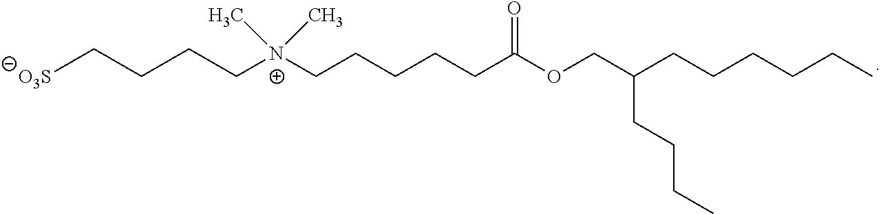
C(CCCCC(OCC(CCCCCC)CCCC)=O)[N+](CCCC[O3S])(C)C
